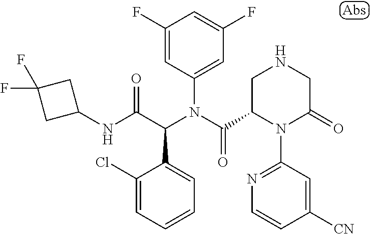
C1(F)=CC(N(C(=O)C2N(C3=NC=CC([CN])=C3)C(=O)CNC2)C(C(NC2CC(F)(F)C2)=O)C2=CC=CC=C2Cl)=CC(F)=C1
